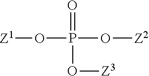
[Z1]OP(=O)(O[Z2])O[Z3]
